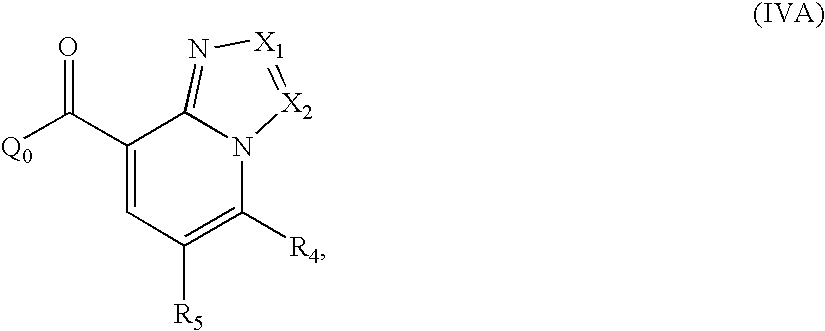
C1(C([Q0])=O)=CC([R5])=C([R4])N2C1=N[X1]=[X2]2
